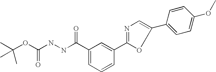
C1(C(NNC(OC(C)(C)C)=O)=O)=CC=CC(C2=NC=C(C3=CC=C(OC)C=C3)O2)=C1
